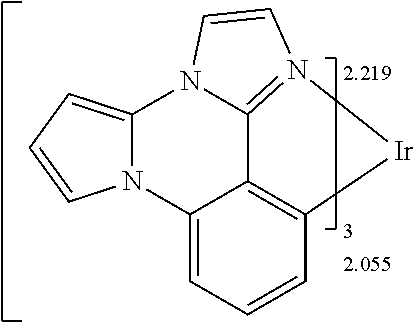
C12=C3C=CC=C1N1C(=CC=C1)N1C2=N([Ir]3)C=C1
